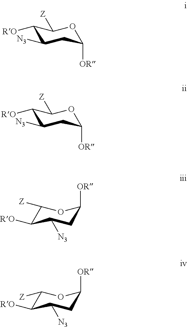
C1([RO])C([N3])CC([OR])OC1[Z].C1([RO])C([N3])CC([OR])OC1[Z].C1([OR])CC([N3])C([RO])C([Z])O1.C1([OR])CC([N3])C([RO])C([Z])O1
